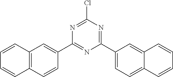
C1(Cl)=NC(C2=CC3=C(C=C2)C=CC=C3)=NC(C2=CC=C3C(=C2)C=CC=C3)=N1
